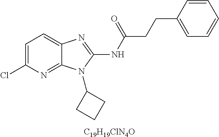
C1=C(Cl)N=C2C(=C1)N=C(NC(CCC1=CC=CC=C1)=O)N2C1CCC1.[C19H19ClN4O]
